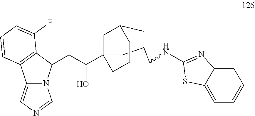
C12=CN=CN1C(CC(O)C13CC4CC(C1)C(NC1=NC5=CC=CC=C5S1)C(C3)C4)C1=C2C=CC=C1F
